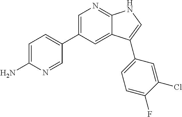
C1=C(N)N=CC(C2=CN=C3C(=C2)C(C2=CC=C(F)C(Cl)=C2)=CN3)=C1
